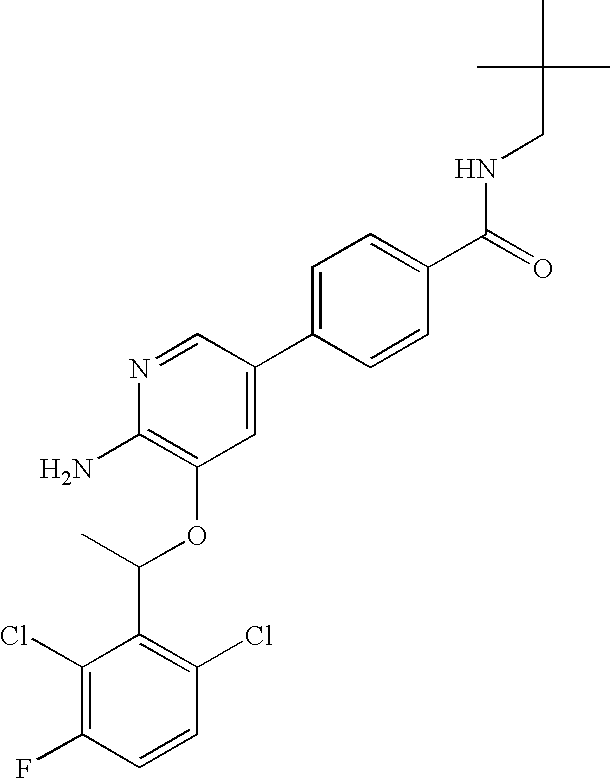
C1(Cl)=C(F)C=CC(Cl)=C1C(C)OC1=C(N)N=CC(C2=CC=C(C(=O)NCC(C)(C)C)C=C2)=C1
